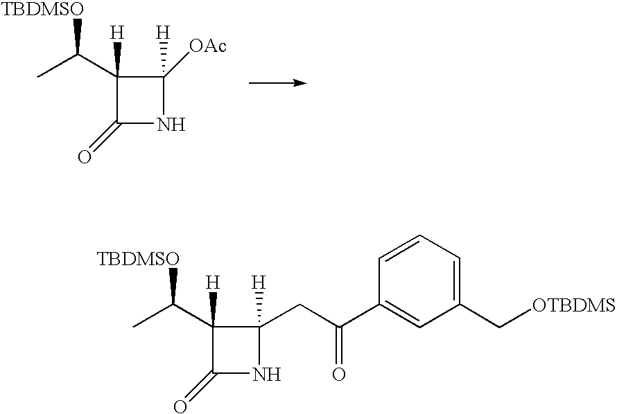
C1([H])(C([TBDMSO])C)C(=O)NC1([H])[OAc].C1([H])(C([TBDMSO])C)C(=O)NC1([H])CC(C1=CC(C[OTBDMS])=CC=C1)=O
